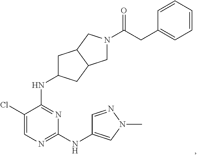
N1=C(NC2CC3C(C2)CN(C(CC2=CC=CC=C2)=O)C3)C(Cl)=CN=C1NC1=CN(C)N=C1
